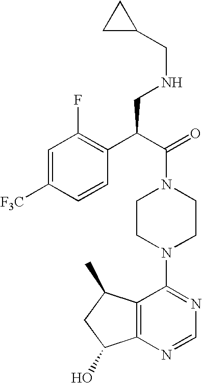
C(N1CCN(C2=NC=NC3=C2C(C)CC3O)CC1)(C(C1=C(F)C=C([F3C])C=C1)CNCC1CC1)=O
